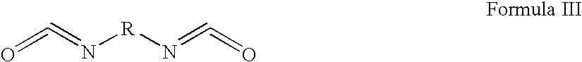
O=C=N[R]N=C=O
